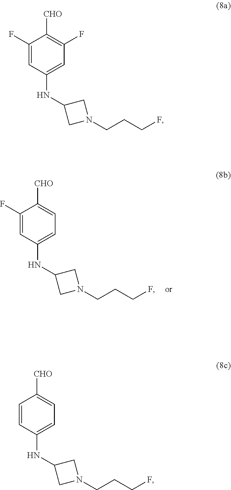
C1(F)=CC(NC2CN(CCCF)C2)=CC=C1[CHO].C1(F)=CC(NC2CN(CCCF)C2)=CC(F)=C1[CHO].C1=CC(NC2CN(CCCF)C2)=CC=C1[CHO]
